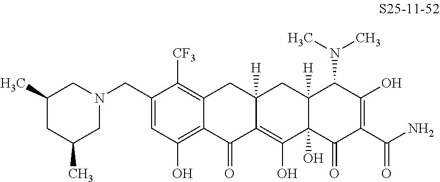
C1=C(CN2CC(C)CC(C)C2)C([CF3])=C2C(=C1O)C(=O)C1=C(O)C3(O)C([H])(CC1([H])C2)C(N(C)C)C(O)=C(C(N)=O)C3=O
